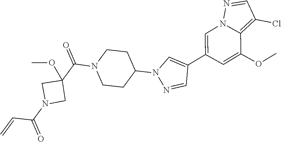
C1=C(C2=CN(C3CCN(C(C4(OC)CN(C(=O)C=C)C4)=O)CC3)N=C2)C=C(OC)C2=C(Cl)C=NN12
